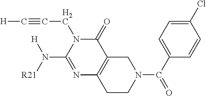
N1=C(N([R21])[H])N(CC#C[H])C(=O)C2=C1CCN(C(C1=CC=C(Cl)C=C1)=O)C2
